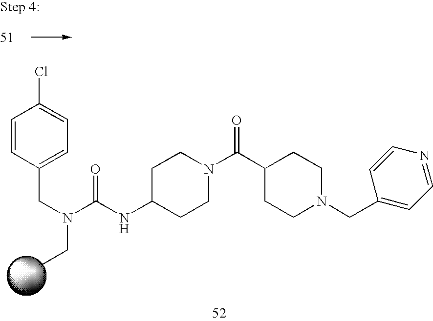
CCN(C(NC1CCN(C(C2CCN(CC3=CC=NC=C3)CC2)=O)CC1)=O)CC1=CC=C(Cl)C=C1
